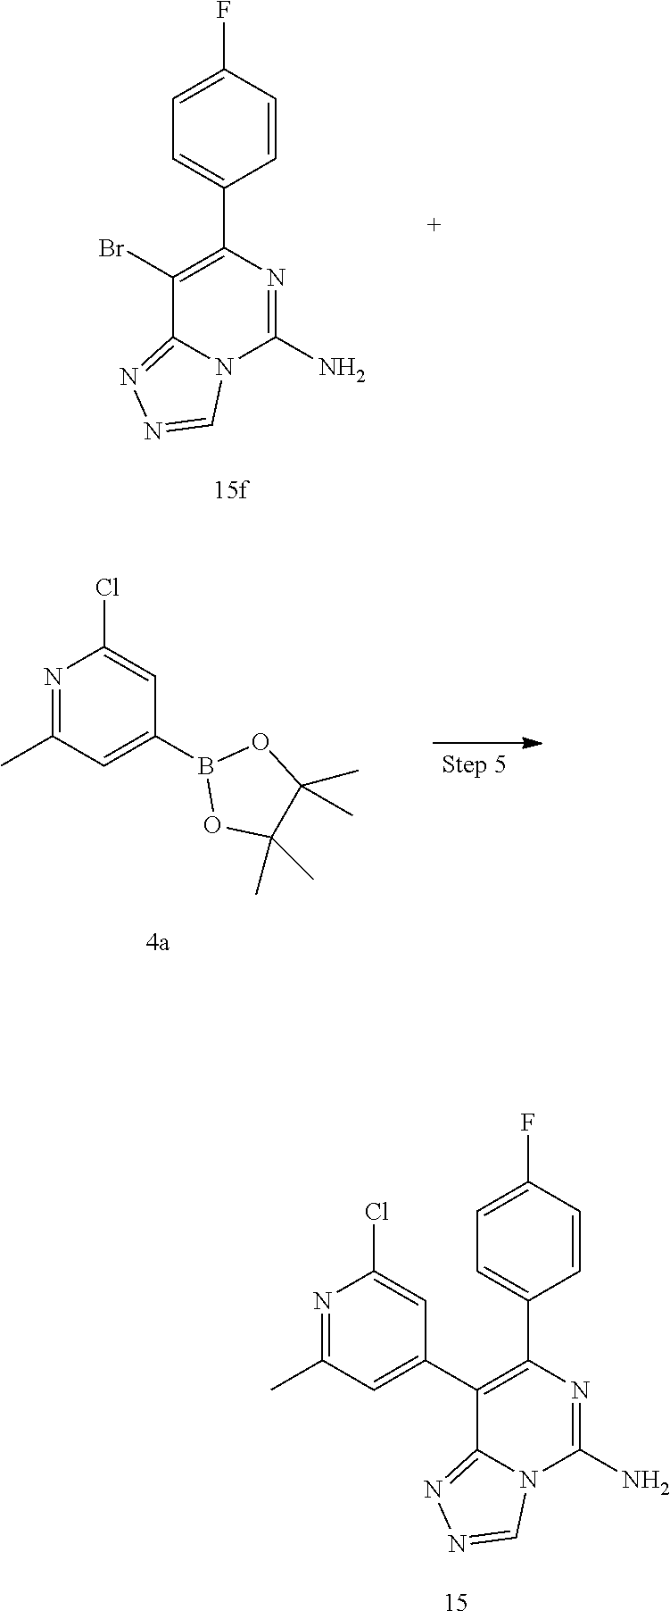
C1=C(C2=C(C3=CC(C)=NC(Cl)=C3)C3=NN=CN3C(N)=N2)C=CC(F)=C1.C1=C(C2=C(Br)C3=NN=CN3C(N)=N2)C=CC(F)=C1.N1=C(C)C=C(B2OC(C)(C)C(C)(C)O2)C=C1Cl
